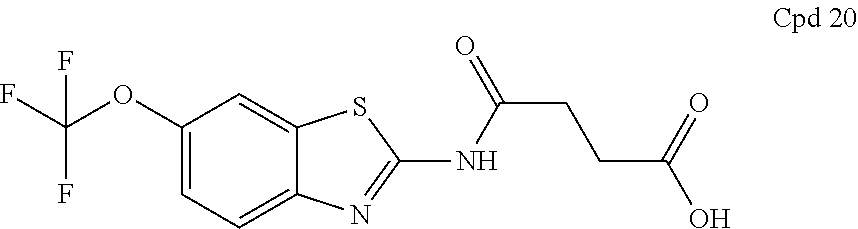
C1(OC(F)(F)F)=CC=C2C(=C1)SC(NC(CCC(O)=O)=O)=N2
